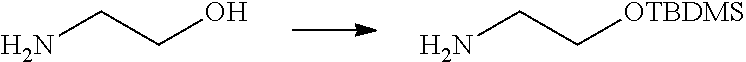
NCCO.NCC[OTBDMS]
